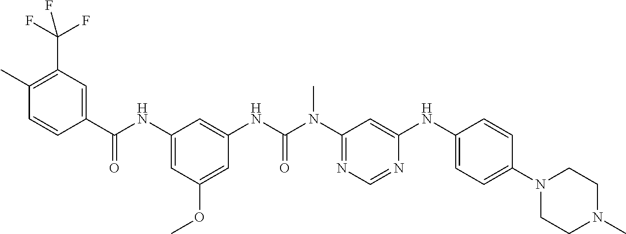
C1(C(NC2=CC(OC)=CC(NC(N(C)C3=NC=NC(NC4=CC=C(N5CCN(C)CC5)C=C4)=C3)=O)=C2)=O)=CC(C(F)(F)F)=C(C)C=C1
